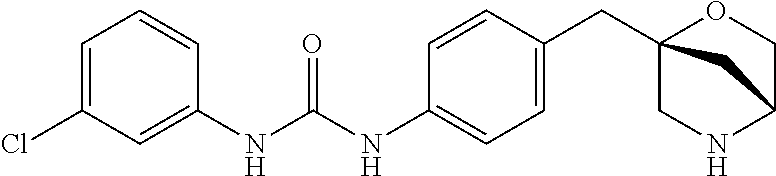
C1=C(Cl)C=C(NC(NC2=CC=C(CC34CNC(CO3)C4)C=C2)=O)C=C1
